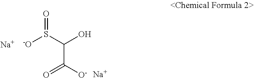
[-O]S(C(O)C([O-])=O)=O.[Na].[Na]
